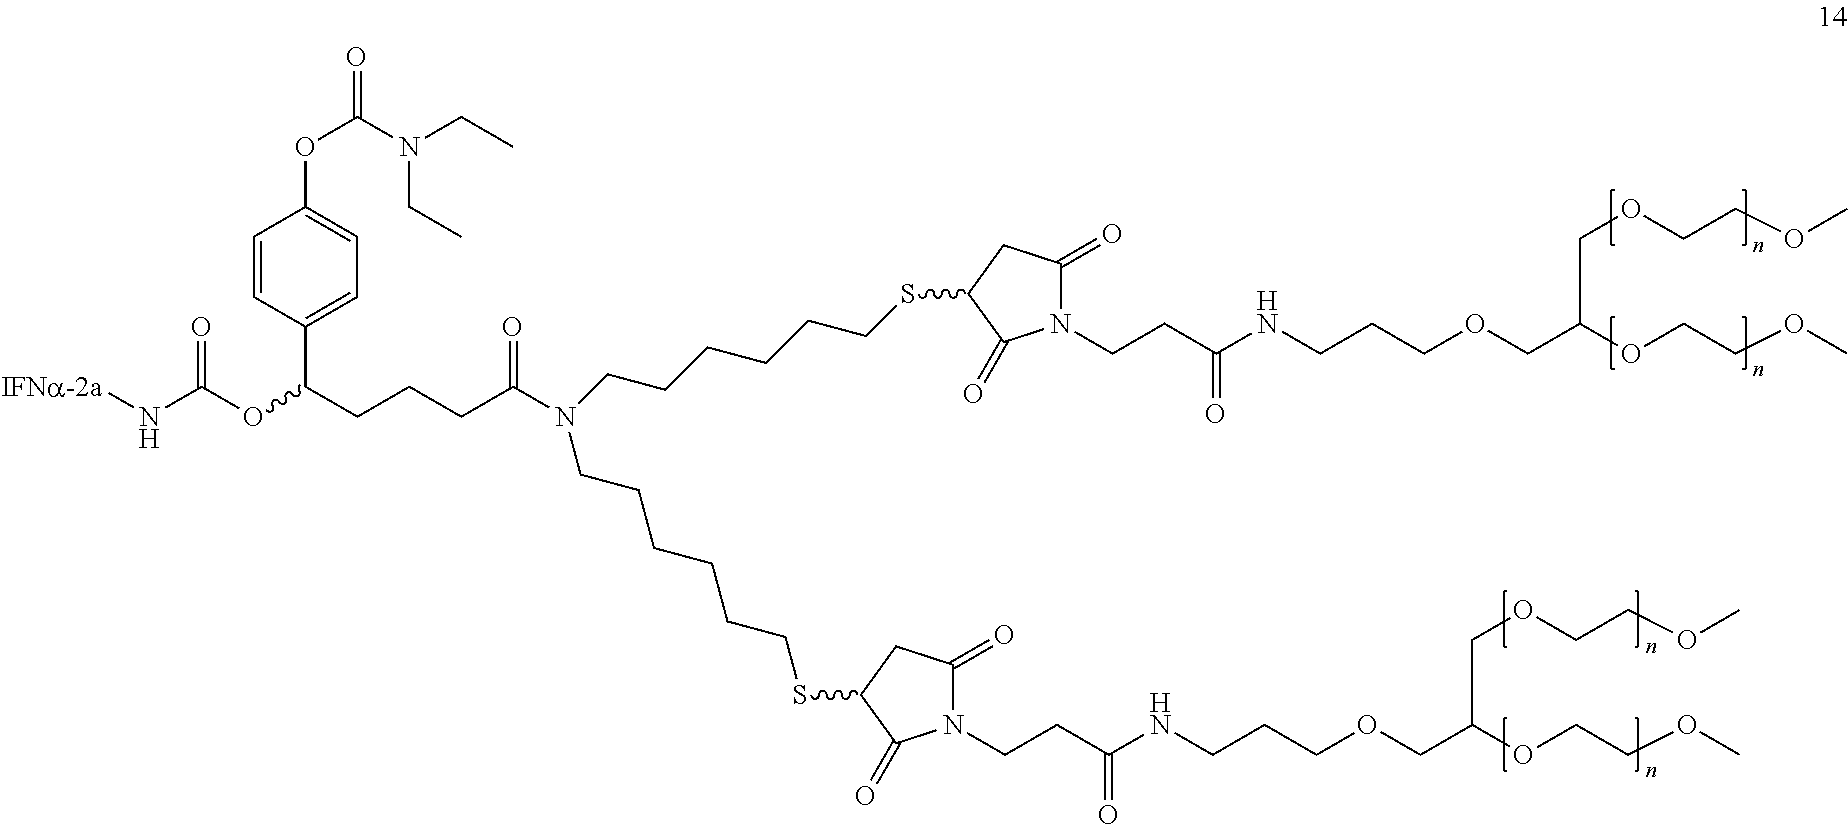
[IFNa-2a]NC(OC(CCCC(N(CCCCCCSC1CC(=O)N(CCC(NCCCOCC(COCCOC)OCCOC)=O)C1=O)CCCCCCSC1CC(=O)N(CCC(NCCCOCC(COCCOC)OCCOC)=O)C1=O)=O)C1=CC=C(OC(=O)N(CC)CC)C=C1)=O
